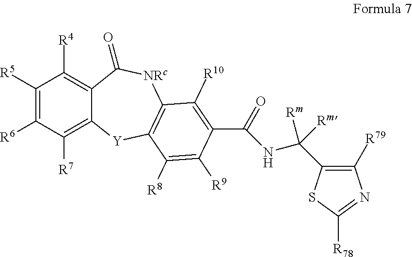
C1([R5])=C([R6])C([R7])=C2C(=C1[R4])C(=O)[NRc]C1=C([Y]2)C([R8])=C([R9])C(C(=O)NC([Rm])([Rm])C2=C([R79])N=C([R78])S2)=C1[R10]
